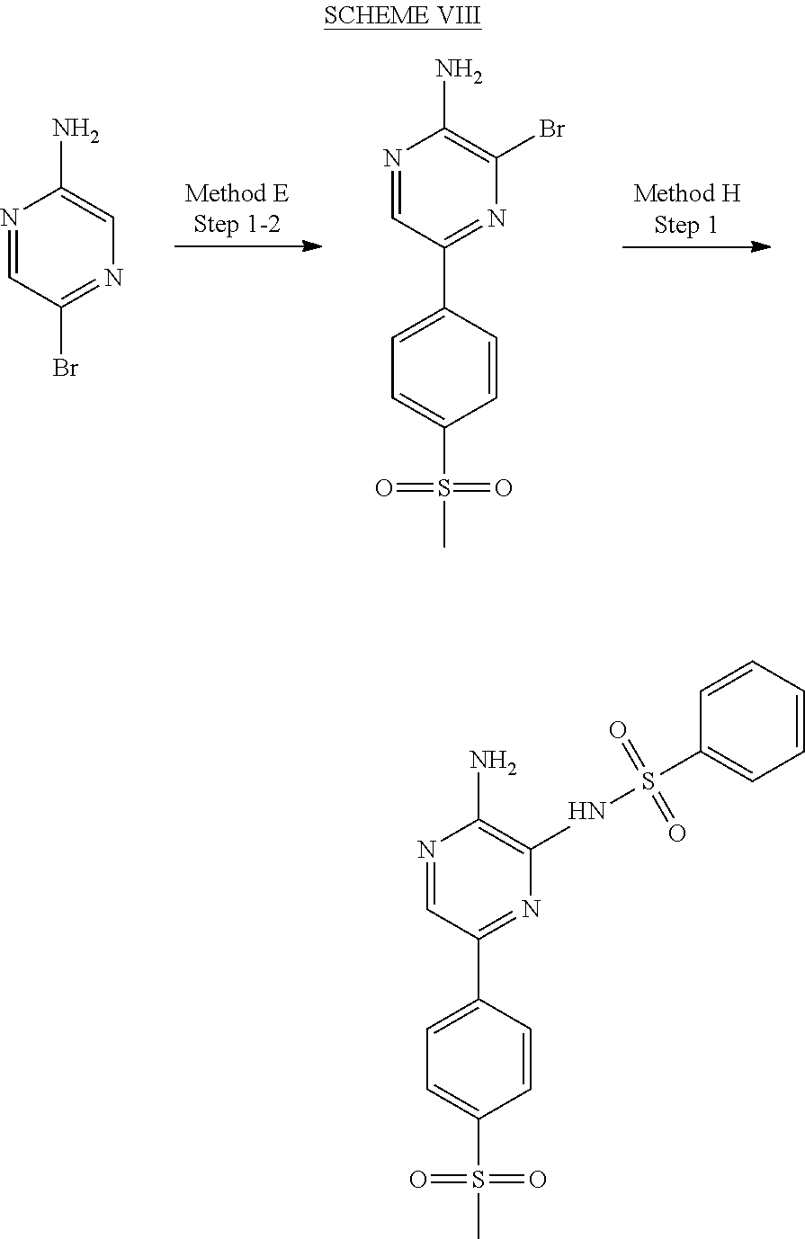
N1=CC(Br)=NC=C1N.N1=CC(C2=CC=C(S(C)(=O)=O)C=C2)=NC(Br)=C1N.N1=CC(C2=CC=C(S(C)(=O)=O)C=C2)=NC(NS(C2=CC=CC=C2)(=O)=O)=C1N
